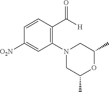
C1(N2CC(C)OC(C)C2)=C(C([H])=O)C=CC([O2N])=C1
